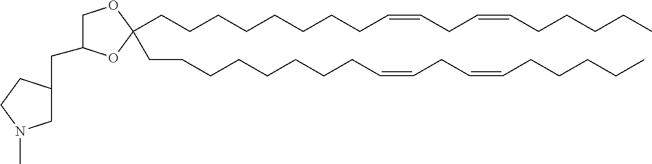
C(CCCCCCCC=CCC=CCCCCC)C1(CCCCCCCCC=CCC=CCCCCC)OC(CC2CN(C)CC2)CO1
